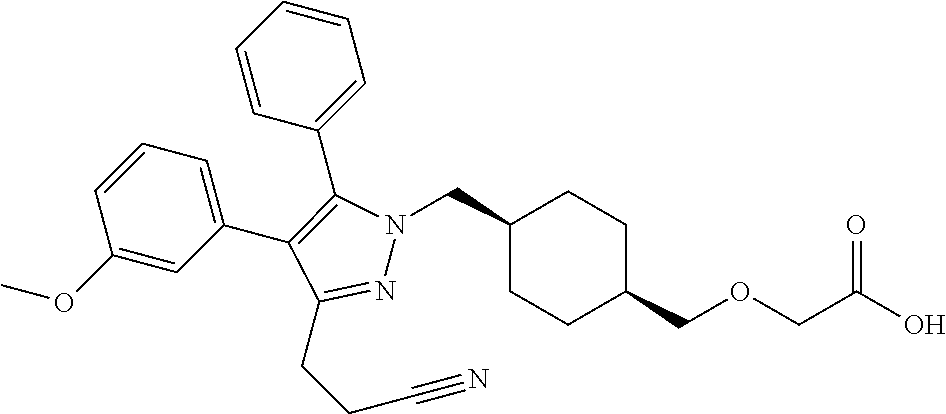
C1(CN2N=C(CCC#N)C(C3=CC=CC(OC)=C3)=C2C2=CC=CC=C2)CCC(COCC(O)=O)CC1
